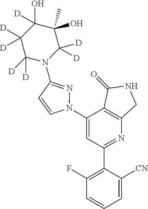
C1(N2N=C(N3C([D])([D])C(O)(C)C(O)([D])C([D])([D])C3([D])[D])C=C2)=CC(C2=C(F)C=CC=C2[CN])=NC2=C1C(=O)NC2
